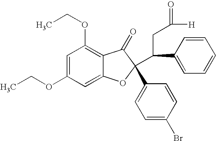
C1=C(OCC)C=C2C(=C1OCC)C(=O)C(C1=CC=C(Br)C=C1)(C(C1=CC=CC=C1)CC(=O)[H])O2
